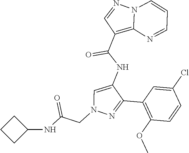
C1(C2=NN(CC(NC3CCC3)=O)C=C2NC(C2=C3N(N=C2)C=CC=N3)=O)=C(OC)C=CC(Cl)=C1
